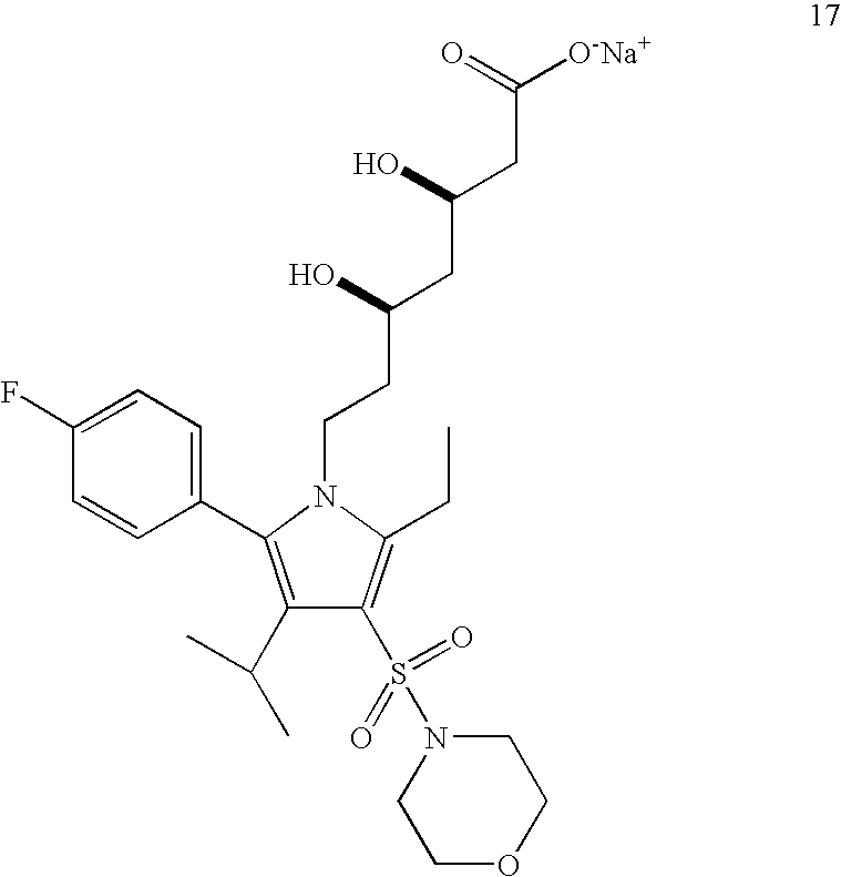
C(CN1C(C2=CC=C(F)C=C2)=C(C(C)C)C(S(=O)(=O)N2CCOCC2)=C1CC)C(CC(CC([O-Na+])=O)O)O
